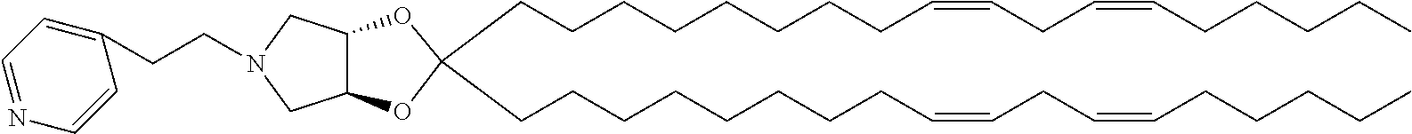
C12C(OC(CCCCCCCCC=CCC=CCCCCC)(CCCCCCCCC=CCC=CCCCCC)O1)CN(CCC1=CC=NC=C1)C2
